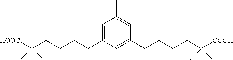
C1(C)=CC(CCCCC(C)(C)[COOH])=CC(CCCCC(C)(C)[HOOC])=C1
